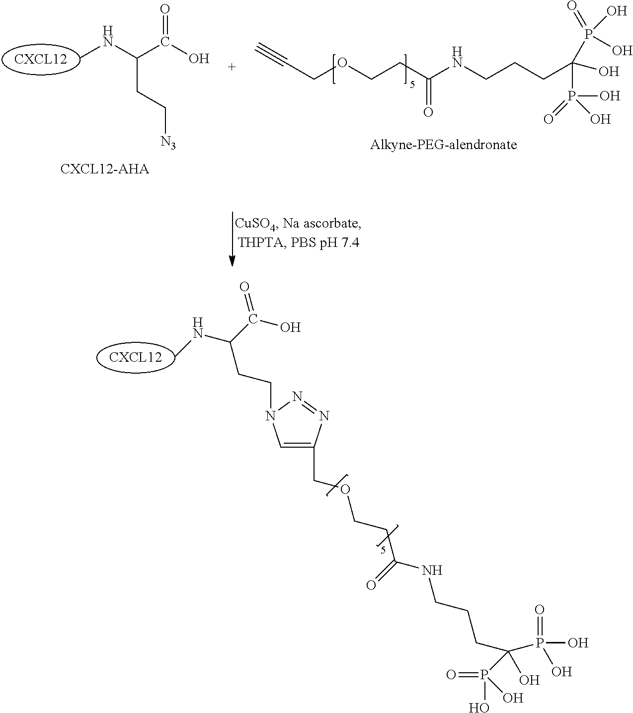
CNC(C(O)=O)CC[N3].C(COCCC(=O)NCCCC(O)(P(O)(=O)O)P(=O)(O)O)#C.CNC(C(O)=O)CCN1C=C(COCCC(=O)NCCCC(P(O)(=O)O)(O)P(=O)(O)O)N=N1
